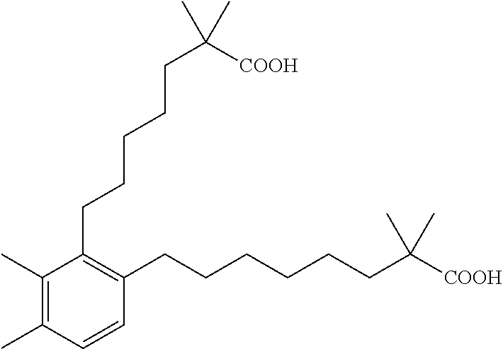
C1(C)=C(C)C=CC(CCCCCCC([COOH])(C)C)=C1CCCCCC([COOH])(C)C
